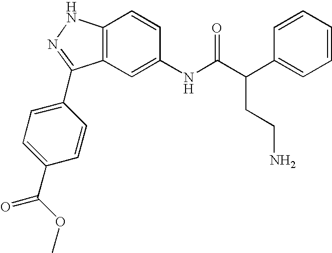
C12=C(C=C(NC(C(C3=CC=CC=C3)CCN)=O)C=C1)C(C1=CC=C(C(OC)=O)C=C1)=NN2
